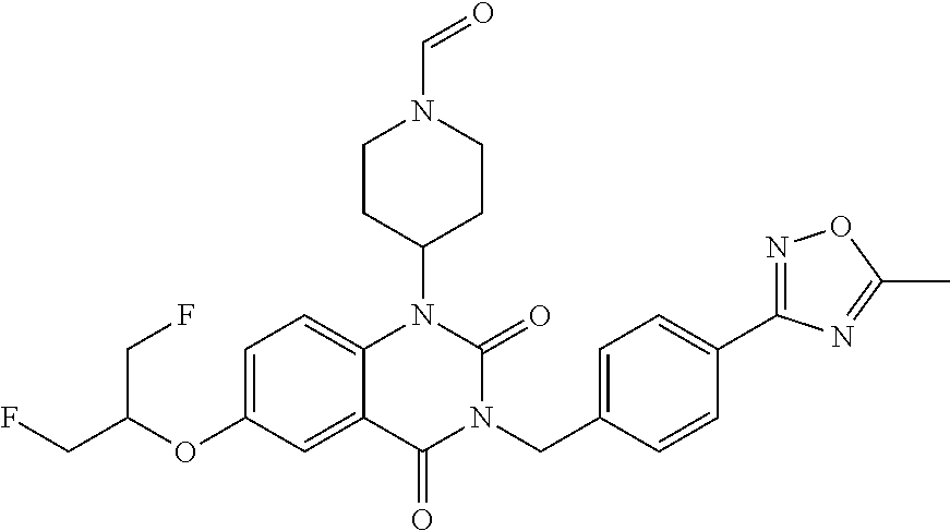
C1=C(OC(CF)CF)C=C2C(=C1)N(C1CCN(C=O)CC1)C(=O)N(CC1=CC=C(C3=NOC(C)=N3)C=C1)C2=O
